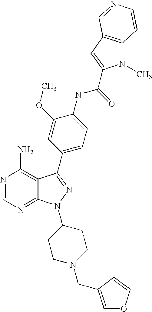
N1=CN=C2C(=C1N)C(C1=CC=C(NC(=O)C3=CC4=C(N3C)C=CN=C4)C(OC)=C1)=NN2C1CCN(CC2=COC=C2)CC1
